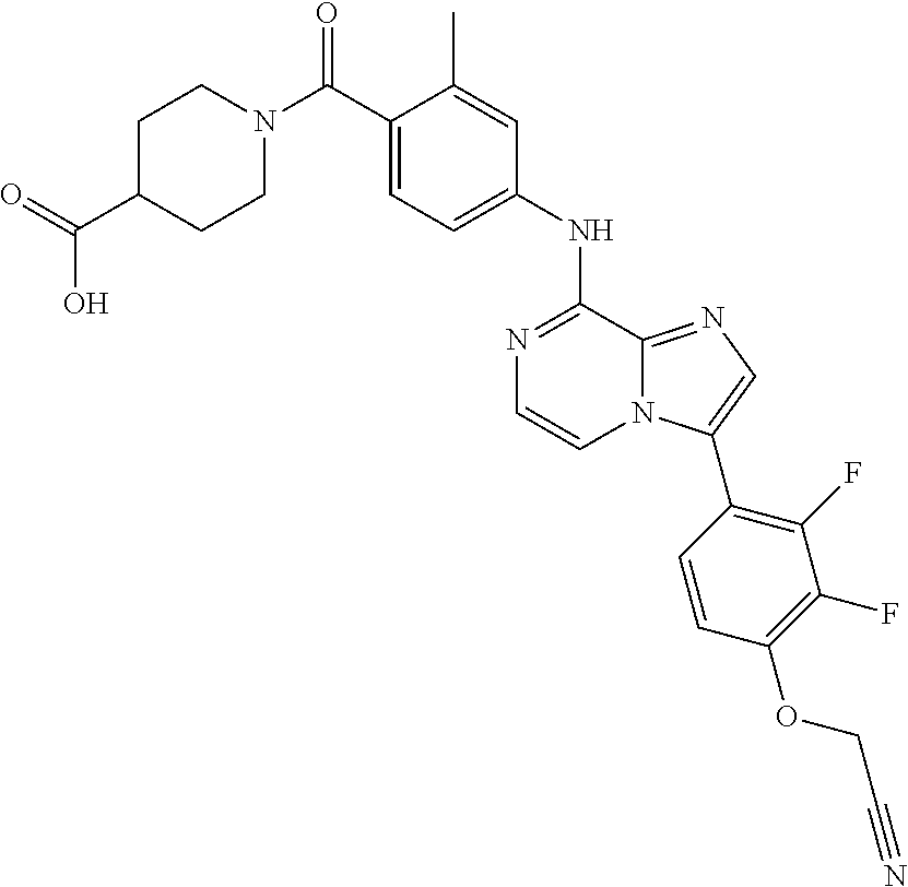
N1(C(C2=CC=C(NC3=NC=CN4C3=NC=C4C3=C(F)C(F)=C(OCC#N)C=C3)C=C2C)=O)CCC(C(=O)O)CC1
